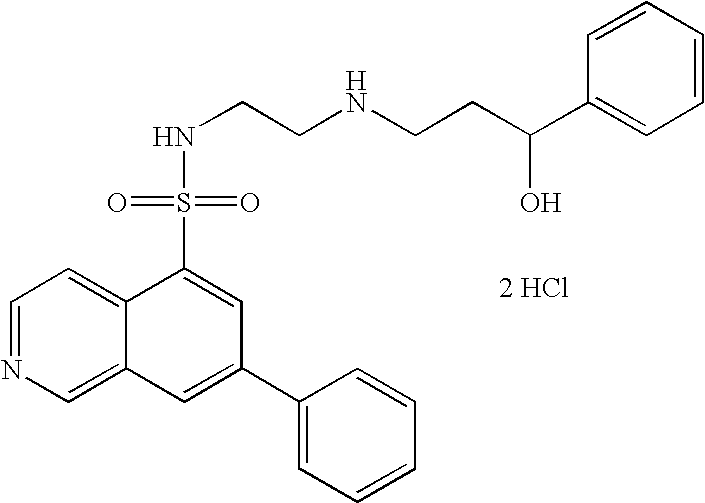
C1=NC=C2C(=C1)C(S(=O)(=O)NCCNCCC(C1=CC=CC=C1)O)=CC(C1=CC=CC=C1)=C2.[2 HCl]
